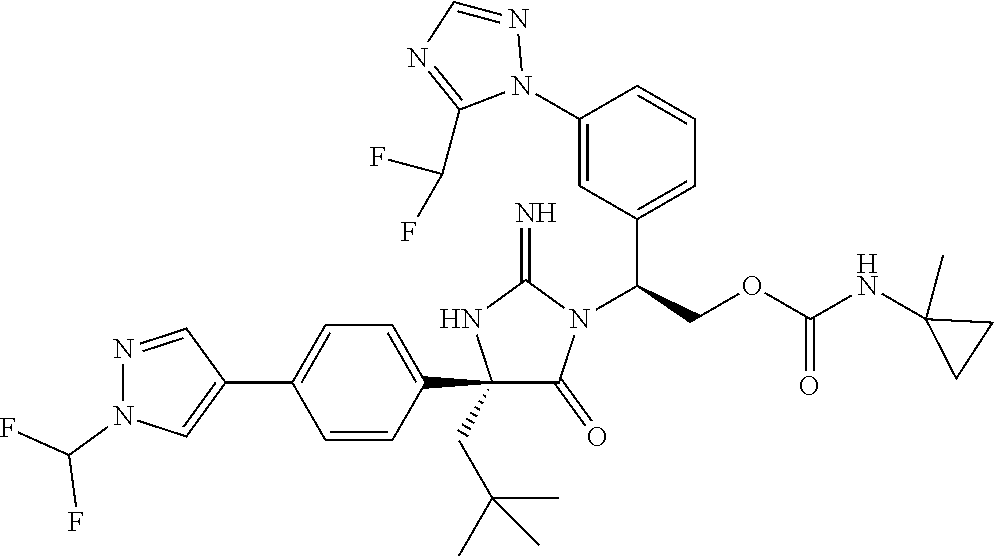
C1(C2=CC=C(C3=CN(C(F)F)N=C3)C=C2)(CC(C)(C)C)C(=O)N(C(COC(NC2(C)CC2)=O)C2=CC=CC(N3N=CN=C3C(F)F)=C2)C(=N)N1
